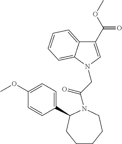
C1(C(OC)=O)=CN(CC(=O)N2CCCCCC2C2=CC=C(OC)C=C2)C2=CC=CC=C12
